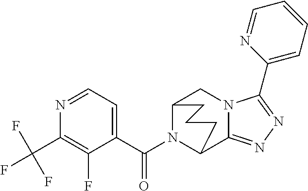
N1=CC=C(C(N2C3C4=NN=C(C5=CC=CC=N5)N4CC2CCC3)=O)C(F)=C1C(F)(F)F
